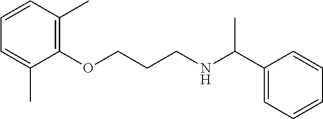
C1(OCCCNC(C2=CC=CC=C2)C)=C(C)C=CC=C1C
